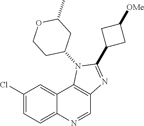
C1(Cl)=CC=C2C(=C1)C1=C(C=N2)N=C(C2CC([OMe])C2)N1C1CC(C)OCC1
